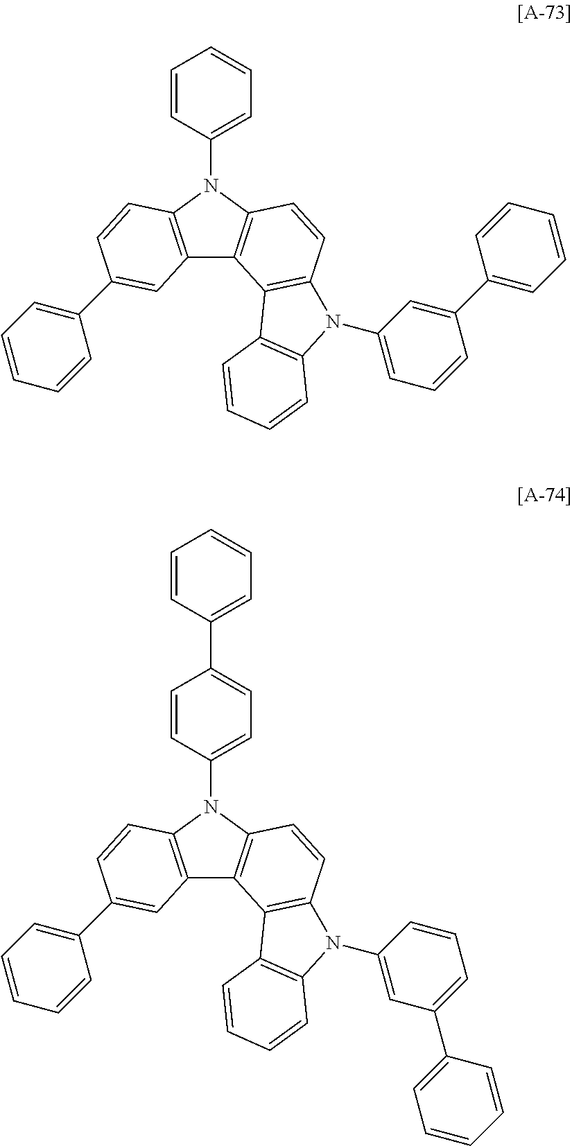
C12=C(N(C3=CC=C(C4=CC=CC=C4)C=C3)C3=C1C1=C(C=C3)N(C3=CC(C4=CC=CC=C4)=CC=C3)C3=C1C=CC=C3)C=CC(C1=CC=CC=C1)=C2.C12=C(N(C3=CC=CC=C3)C3=C1C1=C(C=C3)N(C3=CC=CC(C4=CC=CC=C4)=C3)C3=C1C=CC=C3)C=CC(C1=CC=CC=C1)=C2
